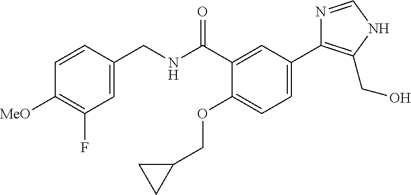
C1=C(CNC(C2=CC(C3=C(CO)NC=N3)=CC=C2OCC2CC2)=O)C=CC([MeO])=C1F
